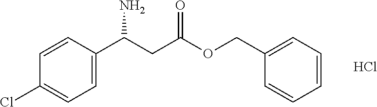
C1(Cl)=CC=C(C(CC(OCC2=CC=CC=C2)=O)N)C=C1.Cl
